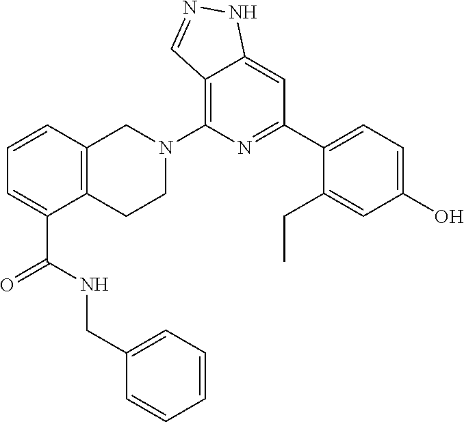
C1=CC2=C(C(C(NCC3=CC=CC=C3)=O)=C1)CCN(C1=C3C(=CC(C4=CC=C(O)C=C4CC)=N1)NN=C3)C2
